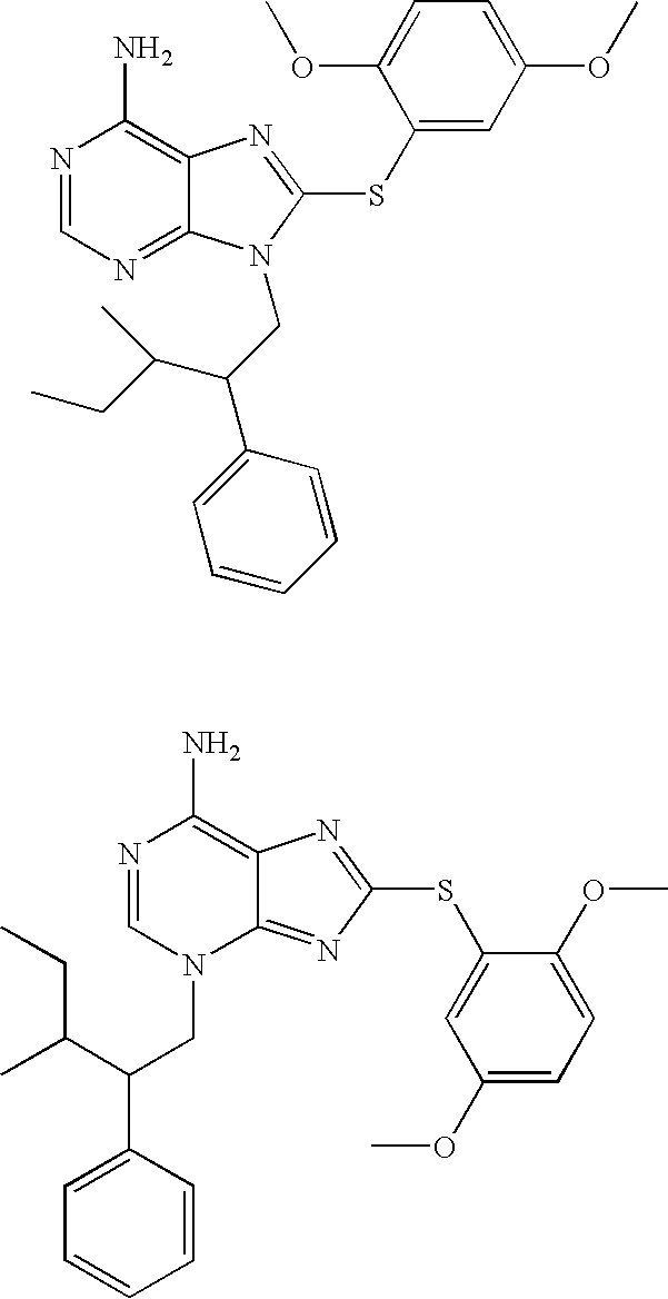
N1=CN=C2C(=C1N)N=C(SC1=CC(OC)=CC=C1OC)N2CC(C1=CC=CC=C1)C(CC)C.N1=CN(CC(C2=CC=CC=C2)C(CC)C)C2=NC(SC3=CC(OC)=CC=C3OC)=NC2=C1N
